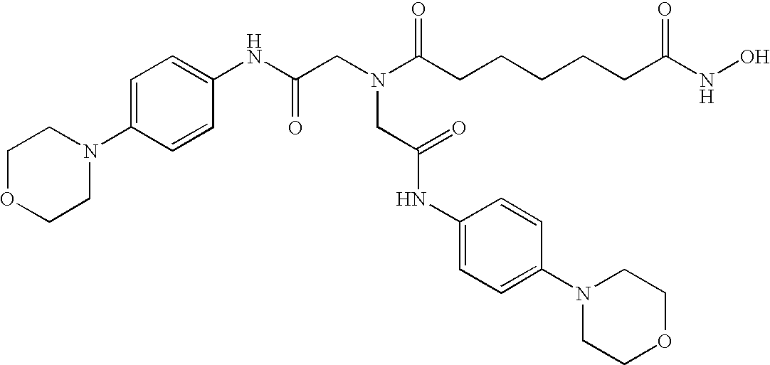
C1OCCN(C2=CC=C(NC(CN(C(CCCCCC(NO)=O)=O)CC(=O)NC3=CC=C(N4CCOCC4)C=C3)=O)C=C2)C1
